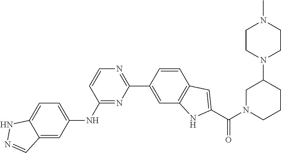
C12=CC=C(NC3=NC(C4=CC5=C(C=C4)C=C(C(N4CCCC(N6CCN(C)CC6)C4)=O)N5)=NC=C3)C=C1C=NN2
